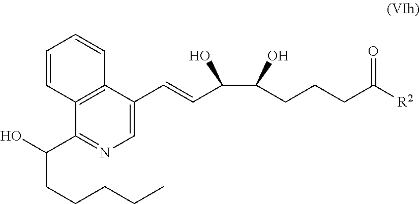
C12=C(C(C=CC(O)C(O)CCCC([R2])=O)=CN=C1C(O)CCCCC)C=CC=C2
